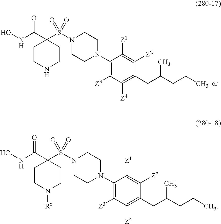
ONC(C1(S(N2CCN(C3=C([Z3])C([Z4])=C(CC(CCC)C)C([Z2])=C3[Z1])CC2)(=O)=O)CCNCC1)=O.ONC(C1(S(N2CCN(C3=C([Z3])C([Z4])=C(CC(CCC)C)C([Z2])=C3[Z1])CC2)(=O)=O)CCN([Rx])CC1)=O
